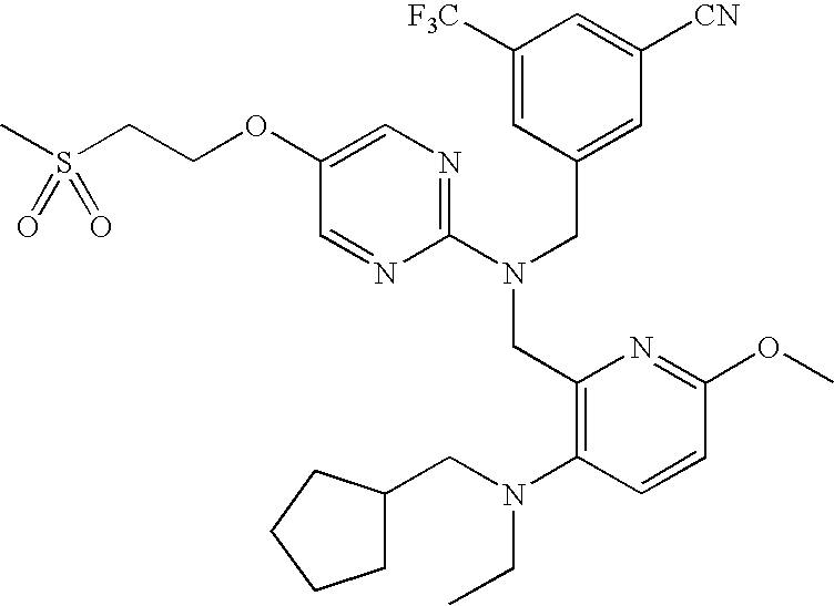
C1(OCCS(C)(=O)=O)=CN=C(N(CC2=CC([CN])=CC([F3C])=C2)CC2=C(N(CC3CCCC3)CC)C=CC(OC)=N2)N=C1
